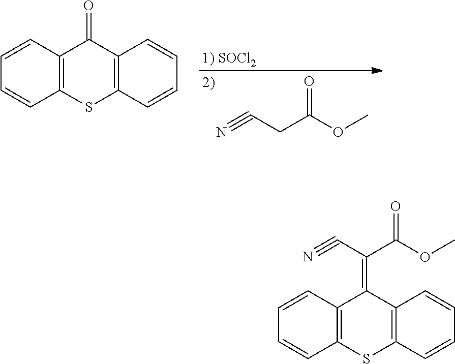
C1=CC=CC2=C1C(=O)C1=C(S2)C=CC=C1.N#CCC(OC)=O.C1=CC=CC2=C1C(=C(C#N)C(OC)=O)C1=C(S2)C=CC=C1
